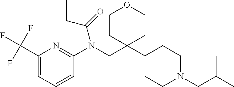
C1(C(F)(F)F)=CC=CC(N(CC2(C3CCN(CC(C)C)CC3)CCOCC2)C(=O)CC)=N1
